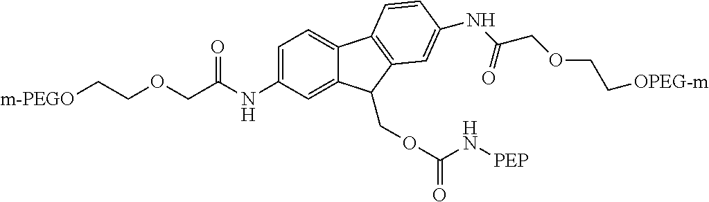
[m-PEGO]CCOCC(NC1=CC=C2C(=C1)C(COC(=O)N[PEP])C1=C2C=CC(NC(COCC[OPEG-m])=O)=C1)=O
